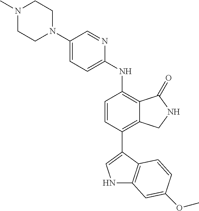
N1(C)CCN(C2=CC=C(NC3=C4C(=C(C5=CNC6=C5C=CC(OC)=C6)C=C3)CNC4=O)N=C2)CC1
